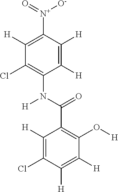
C1([H])=C([N+](=O)[O-])C([H])=C([H])C(N(C(=O)C2=C(O[H])C([H])=C([H])C(Cl)=C2[H])[H])=C1Cl
